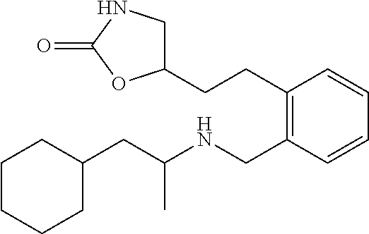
C1(CC(NCC2=C(CCC3CNC(=O)O3)C=CC=C2)C)CCCCC1
